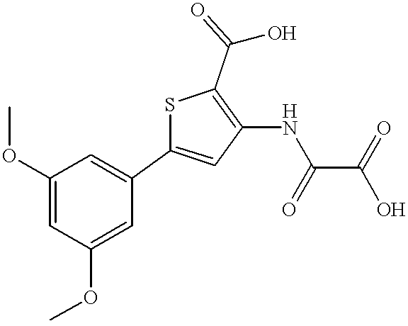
S1C(C2=CC(OC)=CC(OC)=C2)=CC(NC(C(O)=O)=O)=C1C(=O)O
